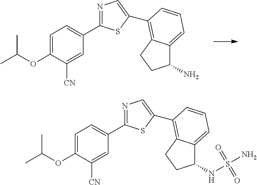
N1=C(C2=CC=C(OC(C)C)C([CN])=C2)SC(C2=C3C(=CC=C2)C(N)CC3)=C1.N1=C(C2=CC=C(OC(C)C)C([CN])=C2)SC(C2=C3C(=CC=C2)C(NS(N)(=O)=O)CC3)=C1
